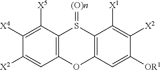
C1([X4])=C([X5])C2=C(C=C1[X2])OC1=C(S2=[(O)n])C([X1])=C([X2])C([OR1])=C1
